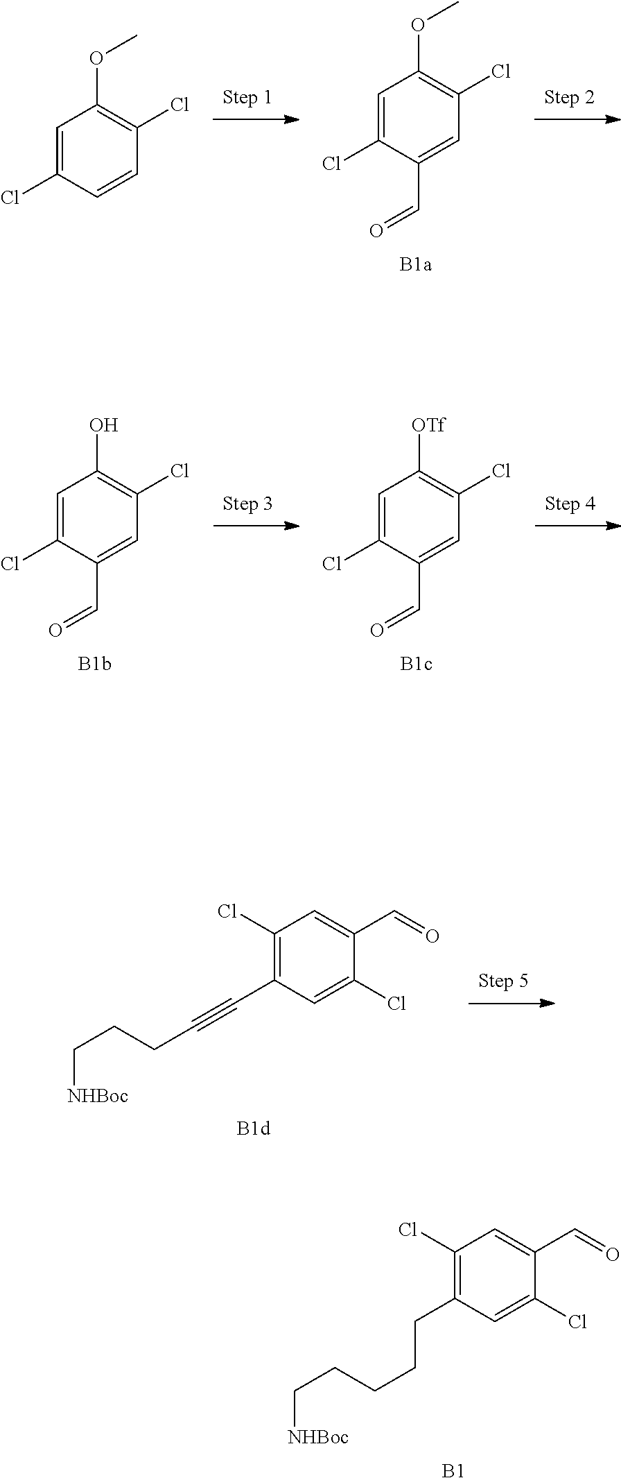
[B1].C1(Cl)=C(CCCCC[NHBoc])C=C(Cl)C(C=O)=C1.[B1d].C1(Cl)=C(C#CCCC[NHBoc])C=C(Cl)C(C=O)=C1.[B1b].C1=C(Cl)C(C=O)=CC(Cl)=C1O.[B1c].C1=C(Cl)C(C=O)=CC(Cl)=C1[OTf].C1=C(Cl)C=CC(Cl)=C1OC.[B1a].C1=C(Cl)C(C=O)=CC(Cl)=C1OC
